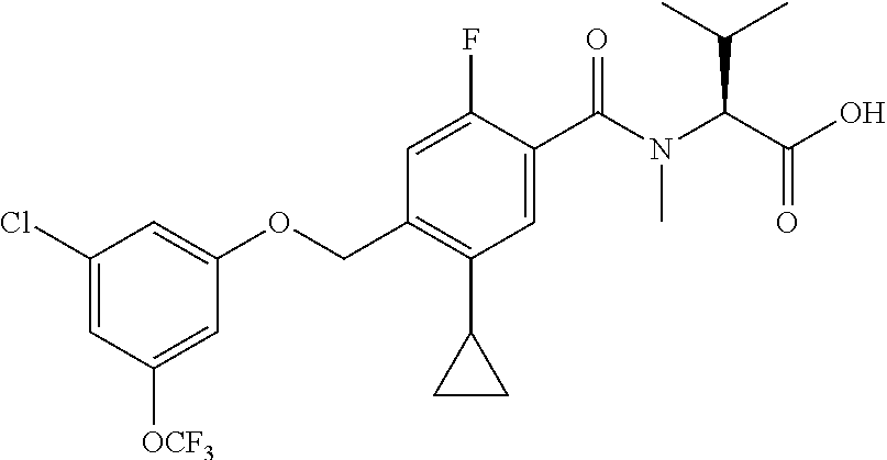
C1(OCC2=C(C3CC3)C=C(C(=O)N(C(C(C)C)C(=O)O)C)C(F)=C2)=CC(Cl)=CC([OCF3])=C1
